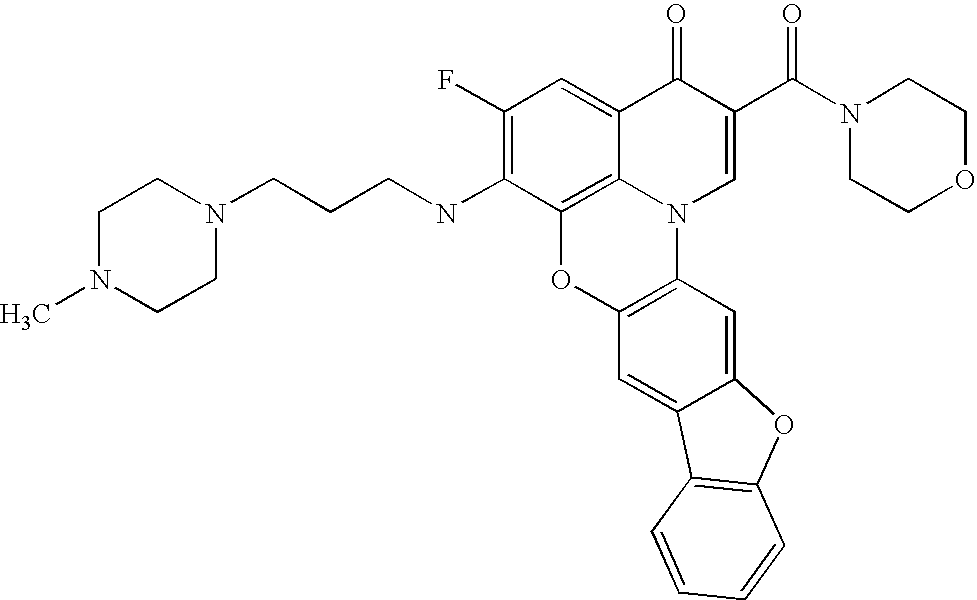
C1(F)=C(NCCCN2CCN(C)CC2)C2=C3C(=C1)C(=O)C(C(N1CCOCC1)=O)=CN3C1=C(O2)C=C2C(=C1)OC1=C2C=CC=C1
